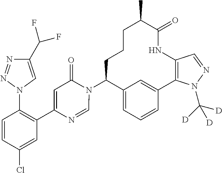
C12=CC=CC(=C1)C1=C(NC(=O)C(C)CCCC2N2C(=O)C=C(C3=C(N4C=C(C(F)F)N=N4)C=CC(Cl)=C3)N=C2)C=NN1C([D])([D])[D]
